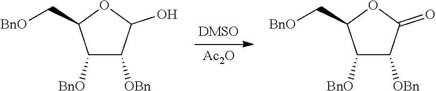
C1([BnO])C([OBn])C(O)OC1C[BnO].C1([BnO])C([OBn])C(=O)OC1C[BnO].[Ac2O]
